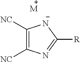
[M].C1([NC])=C([NC])N=C([R])[N-]1
